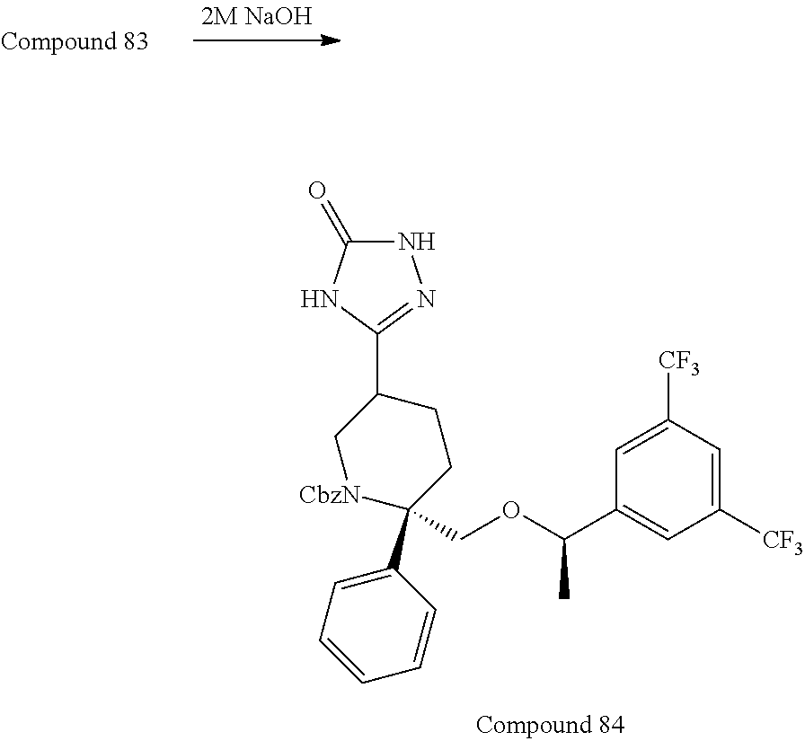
[CbzN]1CC(C2=NNC(=O)N2)CCC1(C1=CC=CC=C1)COC(C1=CC([CF3])=CC([CF3])=C1)C
